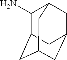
C1(N)C2CC3CC(CC1C3)C2
